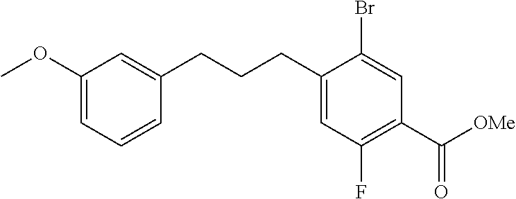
COC1=CC=CC(CCCC2=CC(F)=C(C([OMe])=O)C=C2Br)=C1
